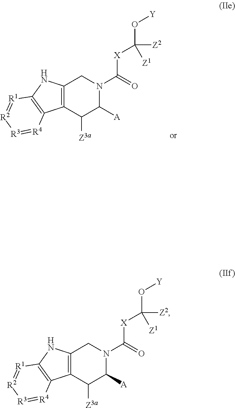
C12=C(CN(C([X]C(O[Y])([Z2])[Z1])=O)C([A])C1[Z3a])NC1=C2[R4]=[R3][R2]=[R1]1.C12=C(CN(C([X]C(O[Y])([Z2])[Z1])=O)C([A])C1[Z3a])NC1=C2[R4]=[R3][R2]=[R1]1
